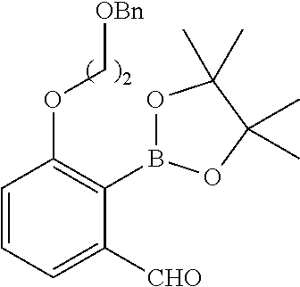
C1=CC=C([CHO])C(B2OC(C)(C)C(C)(C)O2)=C1OC[OBn]
